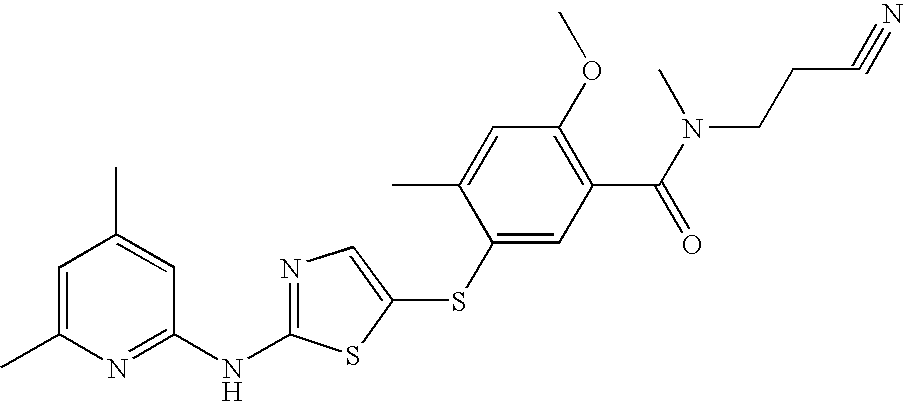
C1=C(C)N=C(NC2=NC=C(SC3=CC(C(=O)N(C)CCC#N)=C(OC)C=C3C)S2)C=C1C
